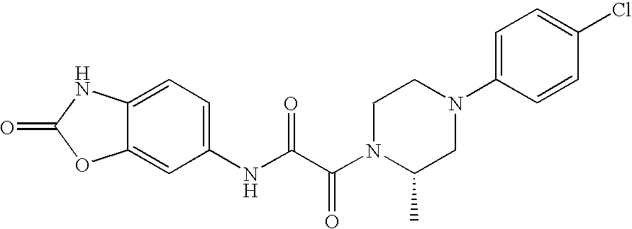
O=C1OC2=CC(NC(C(=O)N3C(C)CN(C4=CC=C(Cl)C=C4)CC3)=O)=CC=C2N1
